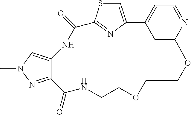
C1=C2N=C(S1)C(=O)NC1=CN(C)N=C1C(=O)NCCOCCOC1=CC2=CC=N1
